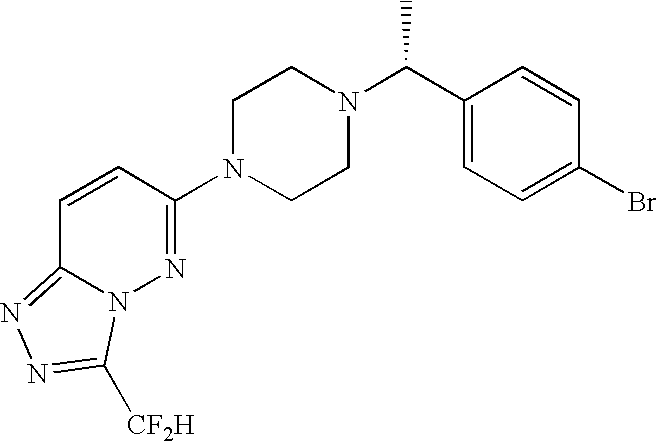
C1=CC(N2CCN(C(C3=CC=C(Br)C=C3)C)CC2)=NN2C1=NN=C2[CF2H]
